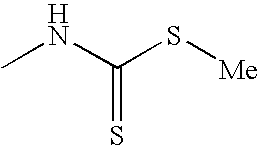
CNC(S[Me])=S
